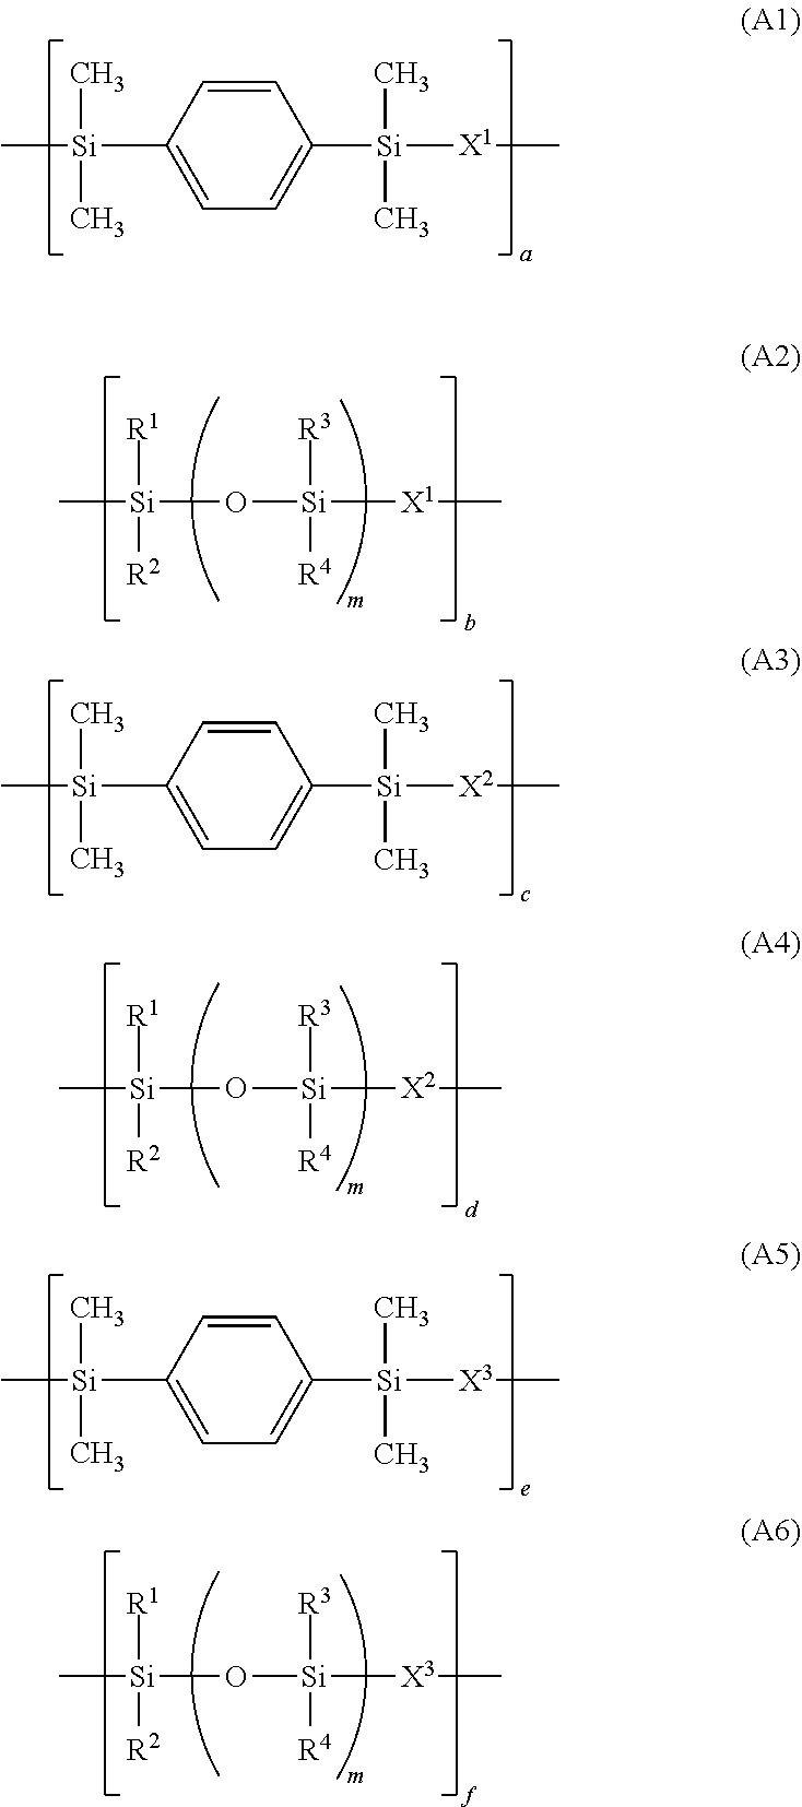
C[Si](C)(C)C1=CC=C([Si]([X1]C)(C)C)C=C1.C[Si]([R1])([R2])O[Si]([X1]C)([R4])[R3].C[Si](C)(C)C1=CC=C([Si]([X2]C)(C)C)C=C1.C[Si]([R1])([R2])O[Si]([X2]C)([R4])[R3].C[Si](C)(C)C1=CC=C([Si]([X3]C)(C)C)C=C1.C[Si]([R1])([R2])O[Si]([X3]C)([R4])[R3]
